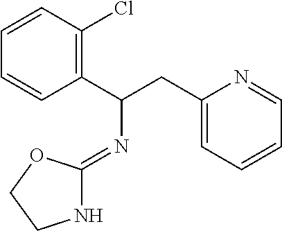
C1=CC(C(CC2=CC=CC=N2)N=C2NCCO2)=C(Cl)C=C1
